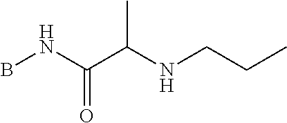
BNC(C(NCCC)C)=O
